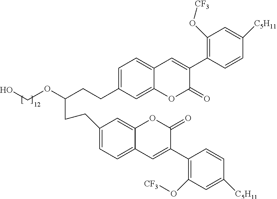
C1=C(CCC(OCO)CCC2=CC=C3C(=C2)OC(=O)C(C2=C(O[CF3])C=C([C5H11])C=C2)=C3)C=C2C(=C1)C=C(C1=C(O[CF3])C=C([C5H11])C=C1)C(=O)O2
